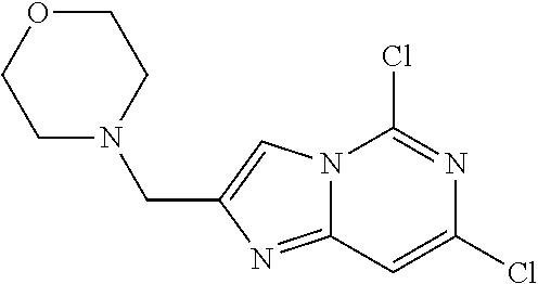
N12C(=NC(CN3CCOCC3)=C1)C=C(Cl)N=C2Cl
